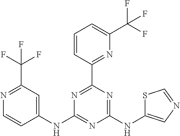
C1(NC2=NC(NC3=CN=CS3)=NC(C3=NC(C(F)(F)F)=CC=C3)=N2)=CC(C(F)(F)F)=NC=C1
